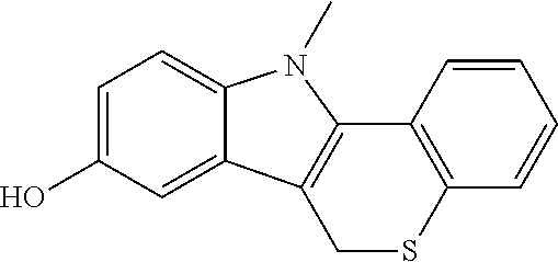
C1=C(O)C=C2C(=C1)N(C)C1=C2CSC2=C1C=CC=C2
